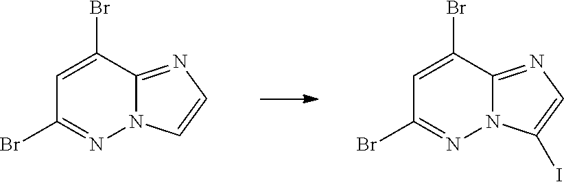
C1=C(Br)C2=NC=CN2N=C1Br.C1=C(Br)C2=NC=C(I)N2N=C1Br
